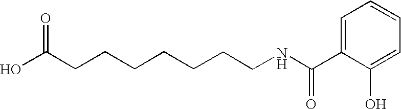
C1=C(C(NCCCCCCCC(O)=O)=O)C(O)=CC=C1
